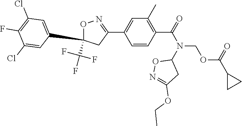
C1=CC(C(=O)N(COC(C2CC2)=O)C2ON=C(OCC)C2)=C(C)C=C1C1=NOC(C(F)(F)F)(C2=CC(Cl)=C(F)C(Cl)=C2)C1
